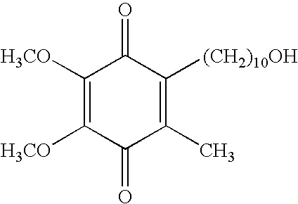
C1([H3CO])=C([H3CO])C(=O)C(C)=C([(CH2)10OH])C1=O
